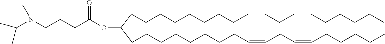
C(CCCCCCCCC=CCC=CCCCCC)(CCCCCCCCC=CCC=CCCCCC)OC(CCCN(C(C)C)CC)=O
